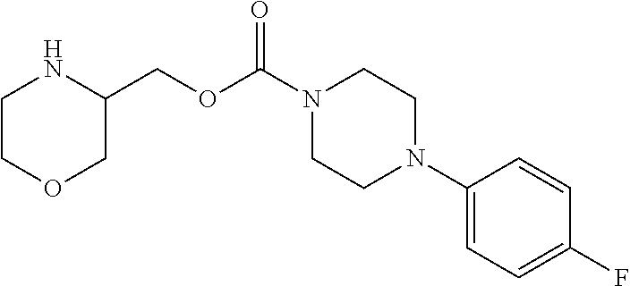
C1COCC(COC(N2CCN(C3=CC=C(F)C=C3)CC2)=O)N1
